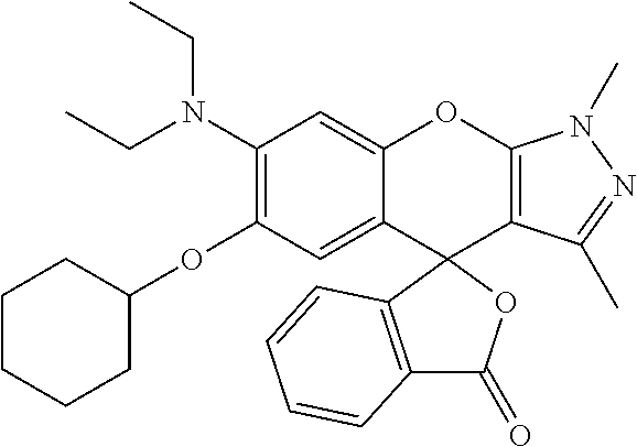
C1(N(CC)CC)=C(OC2CCCCC2)C=C2C(=C1)OC1=C(C(C)=NN1C)C21OC(=O)C2=C1C=CC=C2
